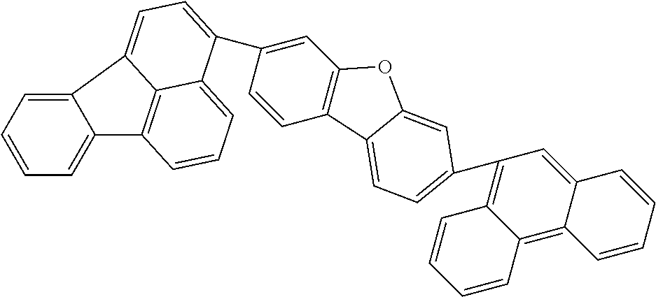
C12=CC=CC=C1C1=C3C(=CC=C1)C(C1=CC4=C(C=C1)C1=CC=C(C5=C6C(=C7C(=C5)C=CC=C7)C=CC=C6)C=C1O4)=CC=C23
